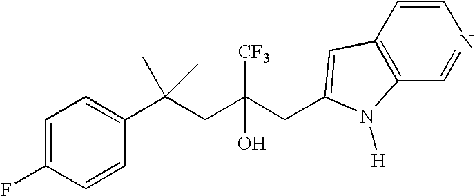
C1=CC(C(CC(CC2=CC3=C(C=NC=C3)N2[H])([CF3])O)(C)C)=CC=C1F
